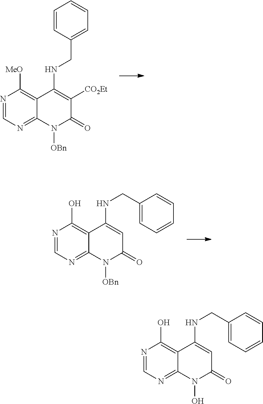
N1=CN=C2C(=C1[MeO])C(NCC1=CC=CC=C1)=C([CO2Et])C(=O)N2[OBn].N1=CN=C2C(=C1O)C(NCC1=CC=CC=C1)=CC(=O)N2[OBn].N1=CN=C2C(=C1O)C(NCC1=CC=CC=C1)=CC(=O)N2O
